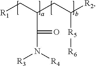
[R1]CC(CC([R2])[R5][R6])C(N([R4])[R3])=O
